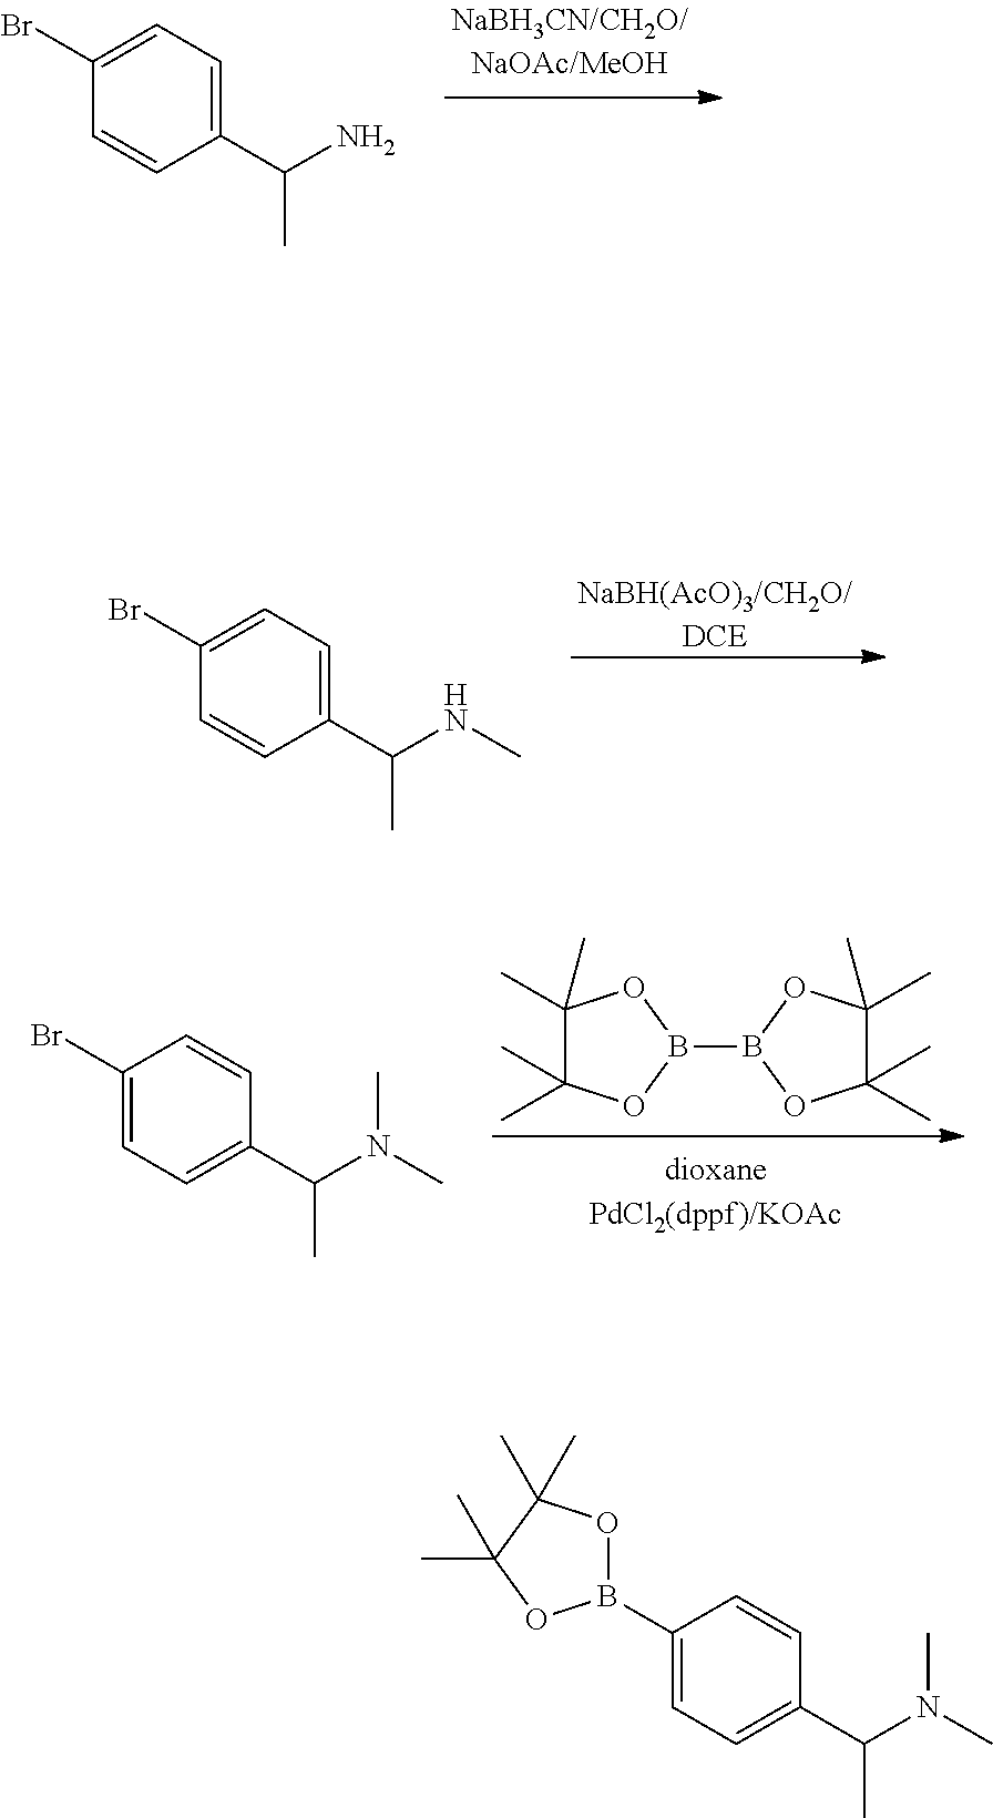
C1(Br)=CC=C(C(N)C)C=C1.C1(Br)=CC=C(C(C)NC)C=C1.[NaBH(AcO)3/CH2O/DCE].C1(Br)=CC=C(C(C)N(C)C)C=C1.C1(C)(C)C(C)(C)OB(B2OC(C)(C)C(C)(C)O2)O1.C1(B2OC(C)(C)C(C)(C)O2)=CC=C(C(C)N(C)C)C=C1
